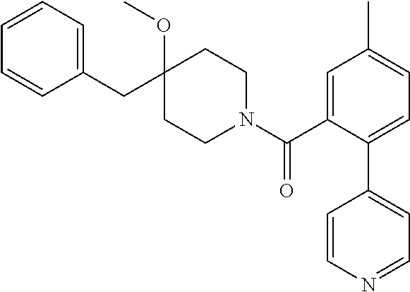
C1(CC2(OC)CCN(C(C3=CC(C)=CC=C3C3=CC=NC=C3)=O)CC2)=CC=CC=C1
